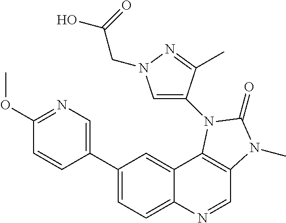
C1(C2=CN=C(OC)C=C2)=CC=C2C(=C1)C1=C(C=N2)N(C)C(=O)N1C1=CN(CC(O)=O)N=C1C
